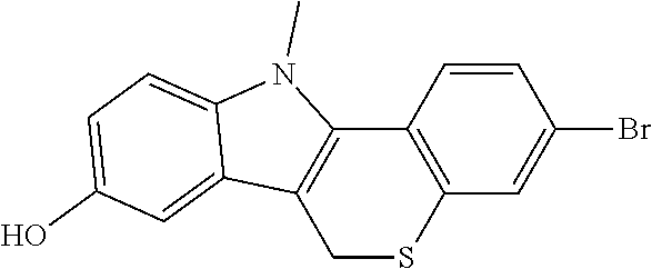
C1=CC2=C(C=C1Br)SCC1=C2N(C)C2=CC=C(O)C=C12
